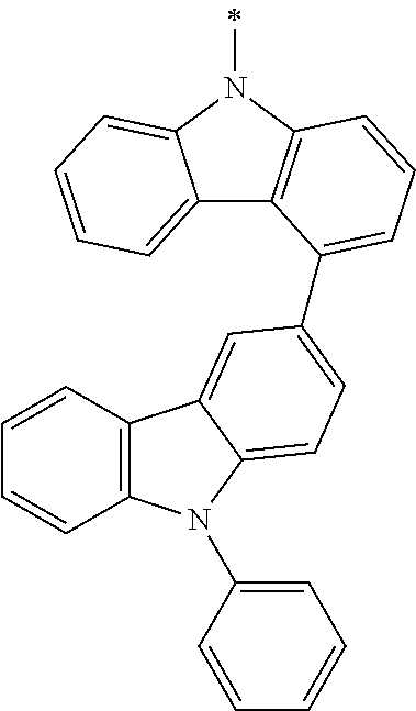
C12=CC=CC=C1N(C)C1=C2C(C2=CC=C3N(C4=CC=CC=C4)C4=C(C=CC=C4)C3=C2)=CC=C1
